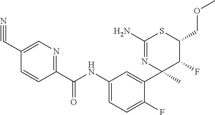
C1(C(NC2=CC=C(F)C(C3(C)C(F)C(COC)SC(N)=N3)=C2)=O)=NC=C(C#N)C=C1
